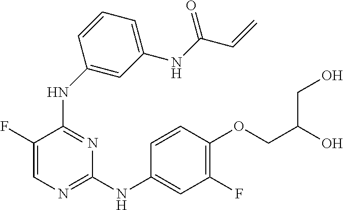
N(C1=NC=C(F)C(NC2=CC(NC(=O)C=C)=CC=C2)=N1)C1=CC(F)=C(OCC(O)CO)C=C1
